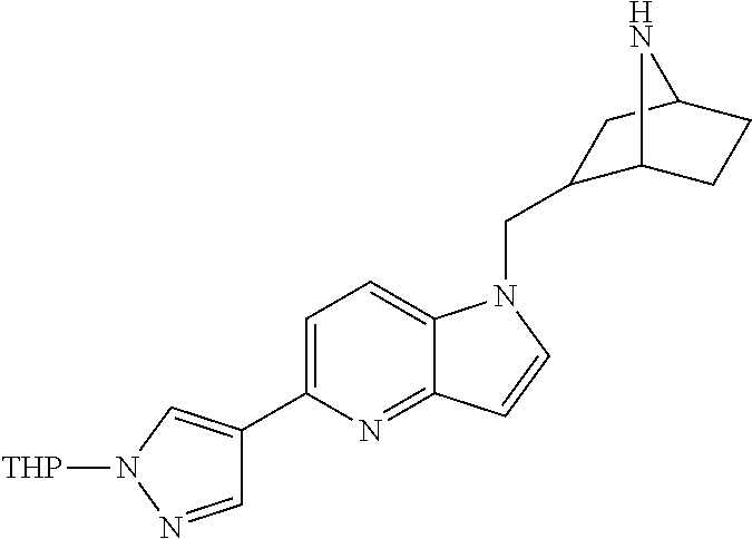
C1=C(C2=CN([THP])N=C2)N=C2C(=C1)N(CC1C3CCC(C1)N3)C=C2
